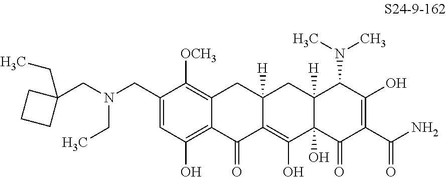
C1(CN(CC2(CC)CCC2)CC)=CC(O)=C2C(=C1[OCH3])CC1([H])C(=C(O)C3(O)C([H])(C1)C(N(C)C)C(O)=C(C(N)=O)C3=O)C2=O
